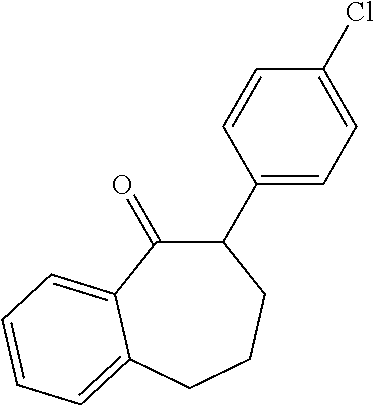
C1(C2C(=O)C3=CC=CC=C3CCC2)=CC=C(Cl)C=C1
